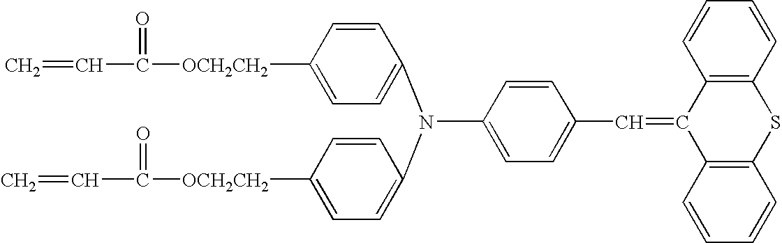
C(C1=CC=C(N(C2=CC=C([OCH2CH2]C(=O)C=C)C=C2)C2=CC=C([OCH2CH2]C(C=C)=O)C=C2)C=C1)=C1C2=C(C=CC=C2)SC2=C1C=CC=C2
